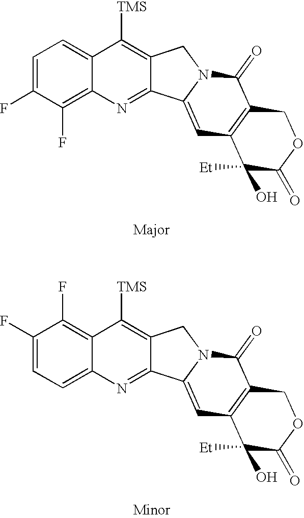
C1=C(F)C(F)=C2C(=C1)C([TMS])=C1C(=N2)C2=CC3=C(C(=O)N2C1)COC(=O)C3([Et])O.C1(F)=CC=C2C(=C1F)C([TMS])=C1C(=N2)C2=CC3=C(C(=O)N2C1)COC(=O)C3([Et])O
